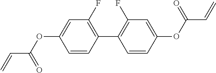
C1(F)=C(C2=C(F)C=C(OC(C=C)=O)C=C2)C=CC(OC(C=C)=O)=C1
